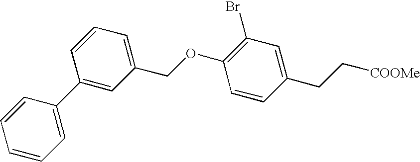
O(C1=C(Br)C=C(CC[COOMe])C=C1)CC1=CC=CC(C2=CC=CC=C2)=C1
